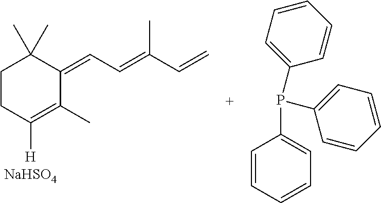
C1CC([H])=C(C)C(=CC=C(C=C)C)C1(C)C.[NaHSO4].P(C1=CC=CC=C1)(C1=CC=CC=C1)C1=CC=CC=C1
